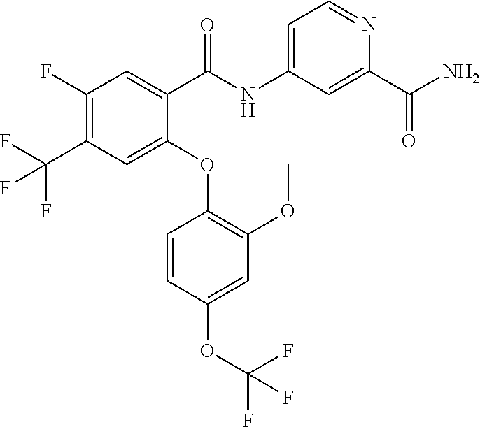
C1(F)=C(C(F)(F)F)C=C(OC2=C(OC)C=C(OC(F)(F)F)C=C2)C(C(NC2=CC=NC(C(N)=O)=C2)=O)=C1
